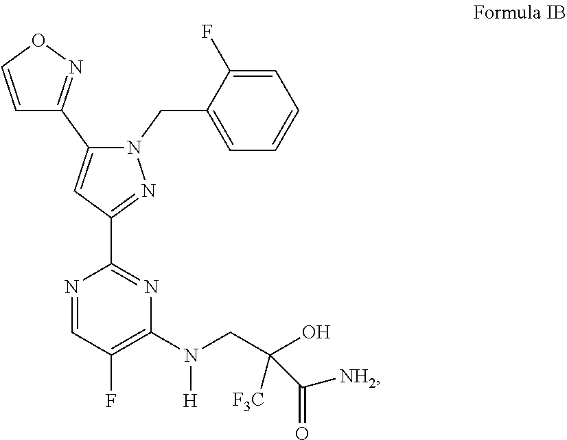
C1=CON=C1C1=CC(C2=NC(N([H])CC(O)([F3C])C(=O)[NH2])=C(F)C=N2)=NN1CC1=CC=CC=C1F
